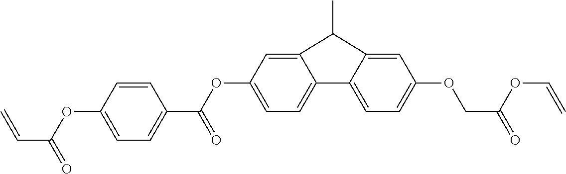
O(C(C1=CC=C(OC(C=C)=O)C=C1)=O)C1=CC=C2C3=CC=C(OCC(=O)OC=C)C=C3C(C)C2=C1
